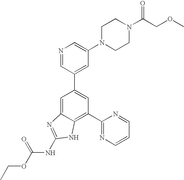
N1=CC(C2=CC(C3=NC=CC=N3)=C3C(=C2)N=C(NC(OCC)=O)N3)=CC(N2CCN(C(COC)=O)CC2)=C1
